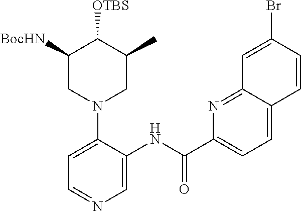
C1=C(N2CC(C)C([OTBS])C([BocHN])C2)C(NC(C2=CC=C3C(=N2)C=C(Br)C=C3)=O)=CN=C1
